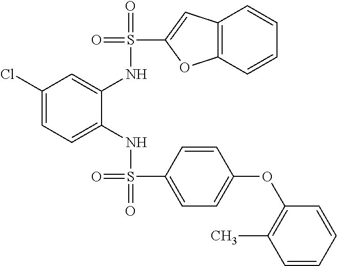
C1(Cl)=CC=C(NS(=O)(=O)C2=CC=C(OC3=C(C)C=CC=C3)C=C2)C(NS(=O)(C2=CC3=C(O2)C=CC=C3)=O)=C1
